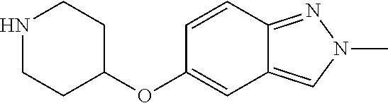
N1CCC(OC2=CC3=CN(C)N=C3C=C2)CC1
